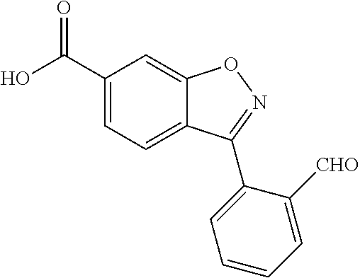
C1(C(O)=O)=CC=C2C(=C1)ON=C2C1=CC=CC=C1[CHO]
